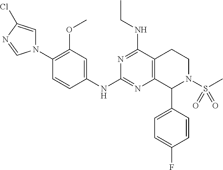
C1=C(C2N(S(C)(=O)=O)CCC3=C2N=C(NC2=CC(OC)=C(N4C=C(Cl)N=C4)C=C2)N=C3NCC)C=CC(F)=C1
